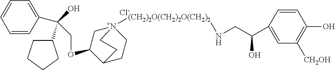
C(OC1C[N+]2([(CH2)2O(CH2)2O(CH2)2]NCC(C3=CC([CH2OH])=C(O)C=C3)O)CCC1CC2)C(C1=CC=CC=C1)(O)C1CCCC1.[Cl-]
